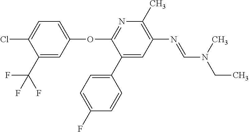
C1=C(C2=CC=C(F)C=C2)C(OC2=CC=C(Cl)C(C(F)(F)F)=C2)=NC(C)=C1N=CN(C)CC
